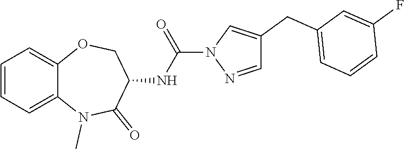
C1=NN(C(NC2C(=O)N(C)C3=CC=CC=C3OC2)=O)C=C1CC1=CC=CC(F)=C1
